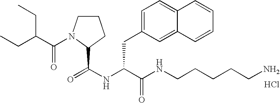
Cl.N(C(C(NCCCCCN)=O)CC1=CC=C2C(=C1)C=CC=C2)C(=O)C1N(C(C(CC)CC)=O)CCC1
